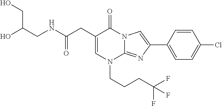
C1=C(CC(NCC(O)CO)=O)C(=O)N2C(=NC(C3=CC=C(Cl)C=C3)=C2)N1CCCC(F)(F)F
